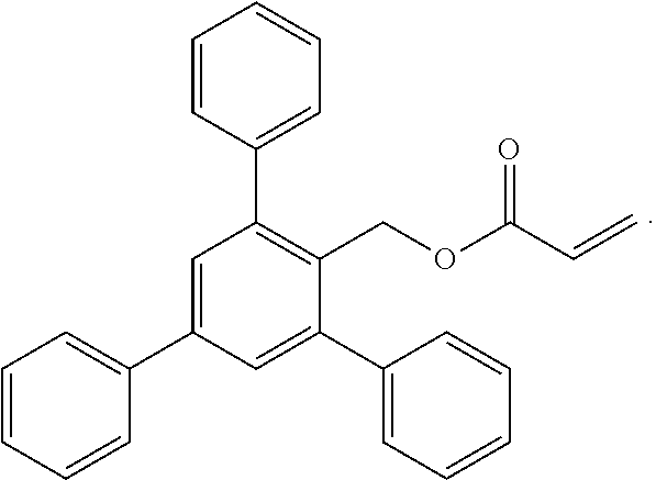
C1=C(C2=CC=CC=C2)C=C(C2=CC=CC=C2)C(COC(C=C)=O)=C1C1=CC=CC=C1
